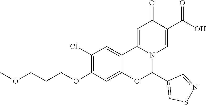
C1(Cl)=C(OCCCOC)C=C2C(=C1)C1=CC(=O)C(C(O)=O)=CN1C(C1=CSN=C1)O2
